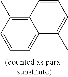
C12=C(C)C=CC=C1C(C)=CC=C2
